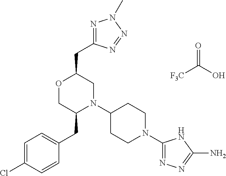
[F3C]C(O)=O.C(C1OCC(CC2=CC=C(Cl)C=C2)N(C2CCN(C3=NN=C(N)N3)CC2)C1)C1=NN(C)N=N1
